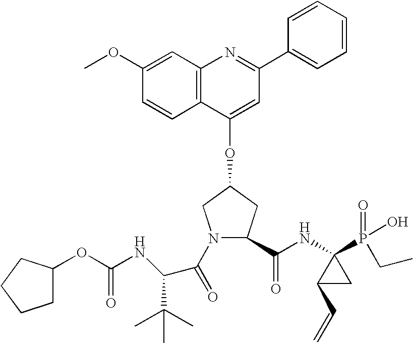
C12=C(C=C(OC)C=C1)N=C(C1=CC=CC=C1)C=C2OC1CN(C(=O)C(NC(OC2CCCC2)=O)C(C)(C)C)C(C(NC2(P(=O)(O)CC)C(C=C)C2)=O)C1
